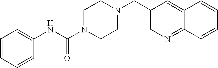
C1=CC=CC(NC(N2CCN(CC3=CN=C4C(=C3)C=CC=C4)CC2)=O)=C1
